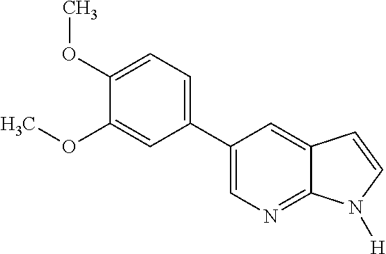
C1(OC)=CC=C(C2=CN=C3C(=C2)C=CN3[H])C=C1OC
